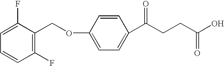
C(OC1=CC=C(C(CCC(O)=O)=O)C=C1)C1=C(F)C=CC=C1F
